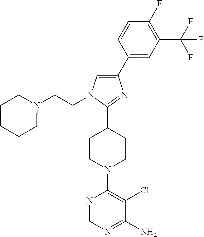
C1(C2=CN(CCN3CCCCC3)C(C3CCN(C4=C(Cl)C(N)=NC=N4)CC3)=N2)=CC(C(F)(F)F)=C(F)C=C1
